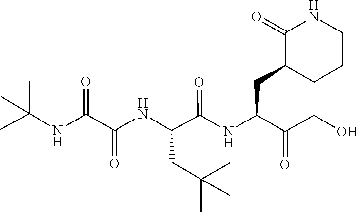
CC(C)(C)NC(C(NC(C(=O)NC(C(=O)CO)CC1C(=O)NCCC1)CC(C)(C)C)=O)=O
